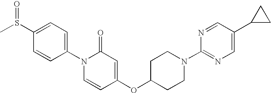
C1(S(C)=O)=CC=C(N2C=CC(OC3CCN(C4=NC=C(C5CC5)C=N4)CC3)=CC2=O)C=C1
